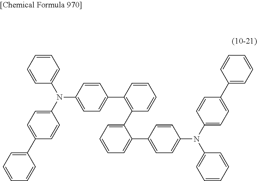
C1=CC=CC(N(C2=CC=C(C3=CC=CC=C3)C=C2)C2=CC=C(C3=C(C4=CC=CC=C4C4=CC=C(N(C5=CC=C(C6=CC=CC=C6)C=C5)C5=CC=CC=C5)C=C4)C=CC=C3)C=C2)=C1
